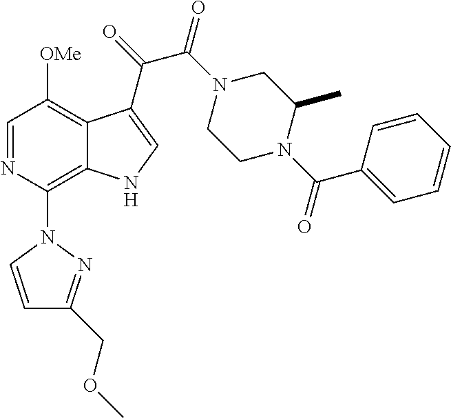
C1=NC(N2C=CC(COC)=N2)=C2C(=C1[OMe])C(C(=O)C(N1CCN(C(C3=CC=CC=C3)=O)C(C)C1)=O)=CN2
